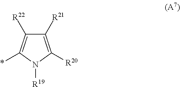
C1([R22])=C(*)N([R19])C([R20])=C1[R21]
